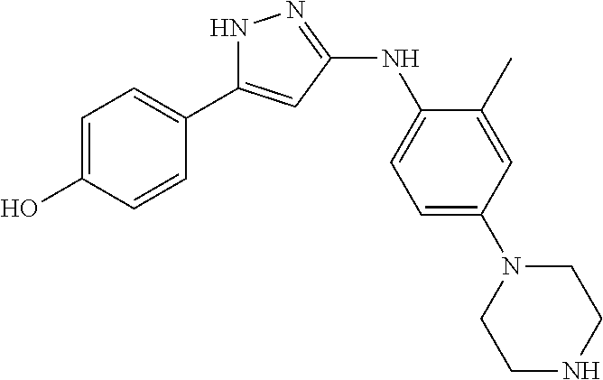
N1C(C2=CC=C(O)C=C2)=CC(NC2=CC=C(N3CCNCC3)C=C2C)=N1
